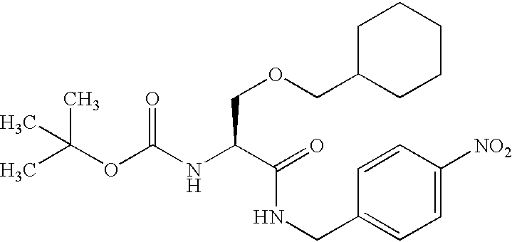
C(OC(=O)NC(C(=O)NCC1=CC=C([NO2])C=C1)COCC1CCCCC1)(C)(C)C
